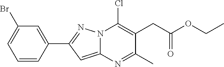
BrC1=CC=CC(C2=NN3C(=C2)N=C(C)C(CC(=O)OCC)=C3Cl)=C1
